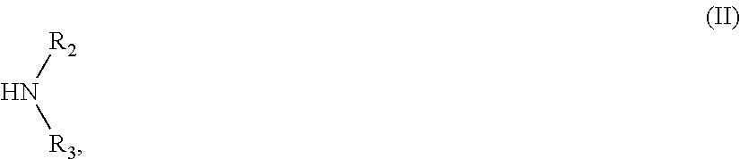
[R2]N[R3]
